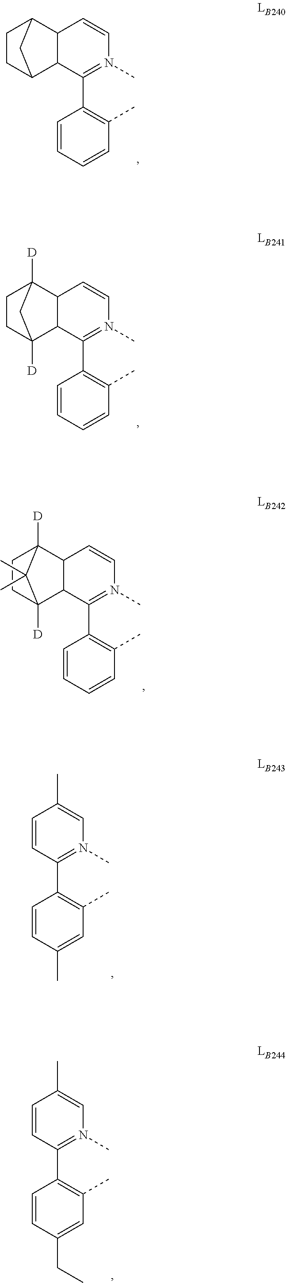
C1=CC=CC(C)=C1C1=N(C)C=CC2C1C1CCC2C1.C1=CC=CC(C)=C1C1=N(C)C=CC2C1C1([D])CCC2([D])C1.C1=CC=CC(C)=C1C1=N(C)C=CC2C1C1([D])CCC2([D])C1(C)C.C1=CC(C)=CC(C)=C1C1=N(C)C=C(C)C=C1.C1=CC(CC)=CC(C)=C1C1=N(C)C=C(C)C=C1
